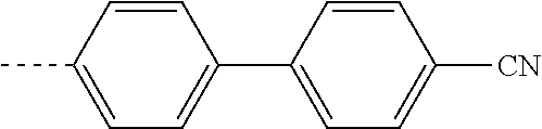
C1=CC(C)=CC=C1C1=CC=C([CN])C=C1
